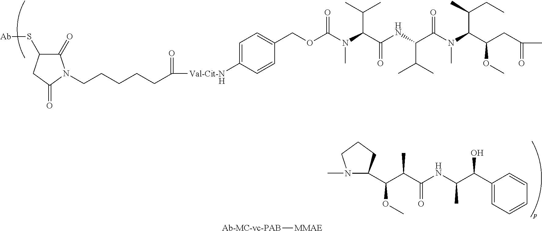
[H].[Ab]SC1C(=O)N(CCCCCC(=O)[Val-Cit-N]C2=CC=C(COC(N(C(C(NC(C(N(C(C(CC(=O)C)OC)C(C)CC)C)=O)C(C)C)=O)C(C)C)C)=O)C=C2)C(=O)C1.N1(C)C(C(C(C(NC(C(C2=CC=CC=C2)O)C)=O)C)OC)CCC1.[Ab-MC-vc-PAB][MMAE]
